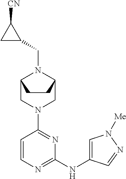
C1=CN=C(NC2=CN([Me])N=C2)N=C1N1CC2N(CC3C([CN])C3)C(C1)CC2
